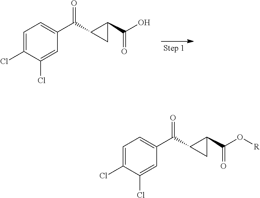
C1=C(Cl)C(Cl)=CC(C(C2C(C(O)=O)C2)=O)=C1.C1=C(Cl)C(Cl)=CC(C(C2C(C(O[R])=O)C2)=O)=C1
